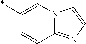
C1(*)=CN2C(=NC=C2)C=C1
